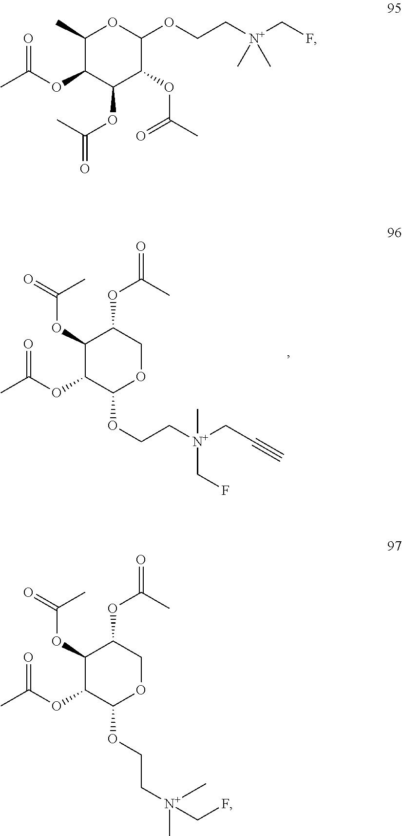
C1(OC(=O)C)C(OC(=O)C)C(OCC[N+](CC#C)(CF)C)OCC1OC(=O)C.C1(C)C(OC(=O)C)C(OC(=O)C)C(OC(C)=O)C(OCC[N+](CF)(C)C)O1.C1(OC(=O)C)C(OC(=O)C)C(OCC[N+](CF)(C)C)OCC1OC(=O)C
